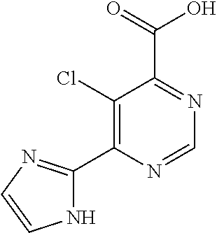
C1(Cl)=C(C2=NC=CN2)N=CN=C1C(=O)O
